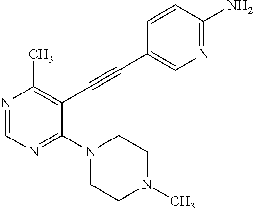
N1=CN=C(N2CCN(C)CC2)C(C#CC2=CN=C(N)C=C2)=C1C
